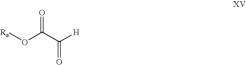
[Ra]OC(C([H])=O)=O
